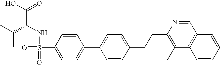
OC(=O)C(C(C)C)NS(C1=CC=C(C2=CC=C(CCC3=C(C)C4=C(C=N3)C=CC=C4)C=C2)C=C1)(=O)=O
